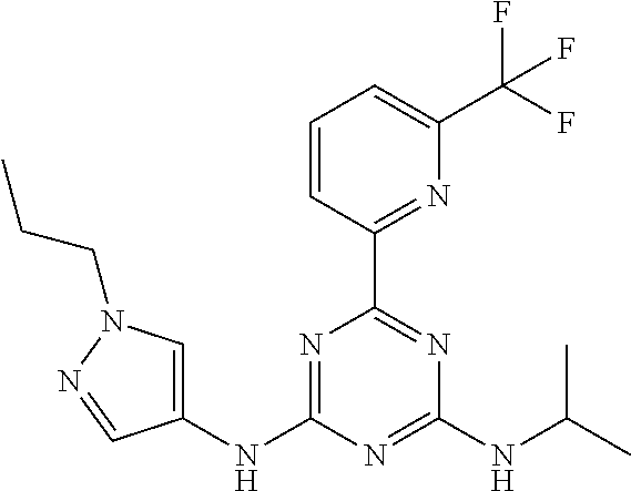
C1(NC2=NC(C3=NC(C(F)(F)F)=CC=C3)=NC(NC(C)C)=N2)=CN(CCC)N=C1
